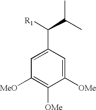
C1=C(C([R1])C(C)C)C=C([OMe])C([OMe])=C1[MeO]
